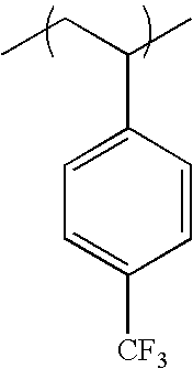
CCC(C)C1=CC=C([CF3])C=C1
